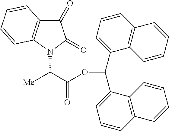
[Me]C(C(OC(C1=CC=CC2=C1C=CC=C2)C1=CC=CC2=C1C=CC=C2)=O)N1C(=O)C(=O)C2=C1C=CC=C2
